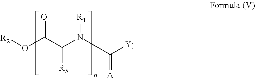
O(C(C(N([R1])C(=[A])[Y])[R5])=O)[R2]
